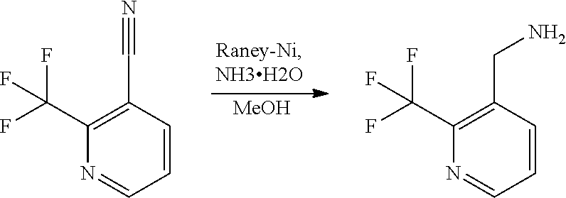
C1(CN)=C(C(F)(F)F)N=CC=C1.C1(C#N)=C(C(F)(F)F)N=CC=C1.[MeOH]
